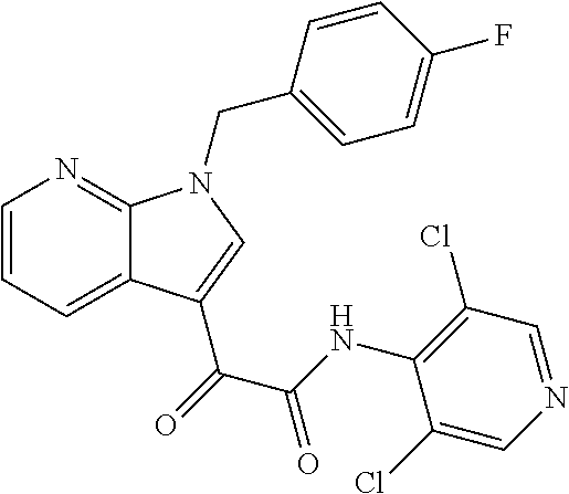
C1=CC=C2C(=N1)N(CC1=CC=C(F)C=C1)C=C2C(C(=O)NC1=C(Cl)C=NC=C1Cl)=O
